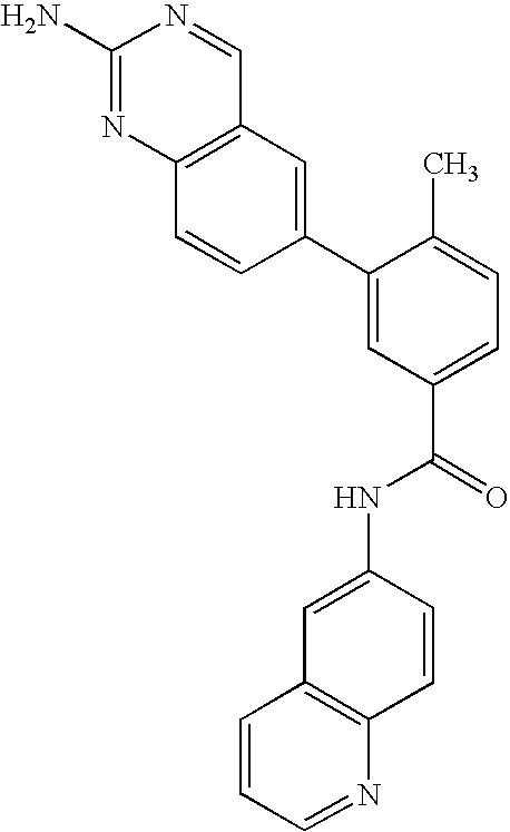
C12=C(N=C(N)N=C1)C=CC(C1=CC(C(=O)NC3=CC4=C(C=C3)N=CC=C4)=CC=C1C)=C2
